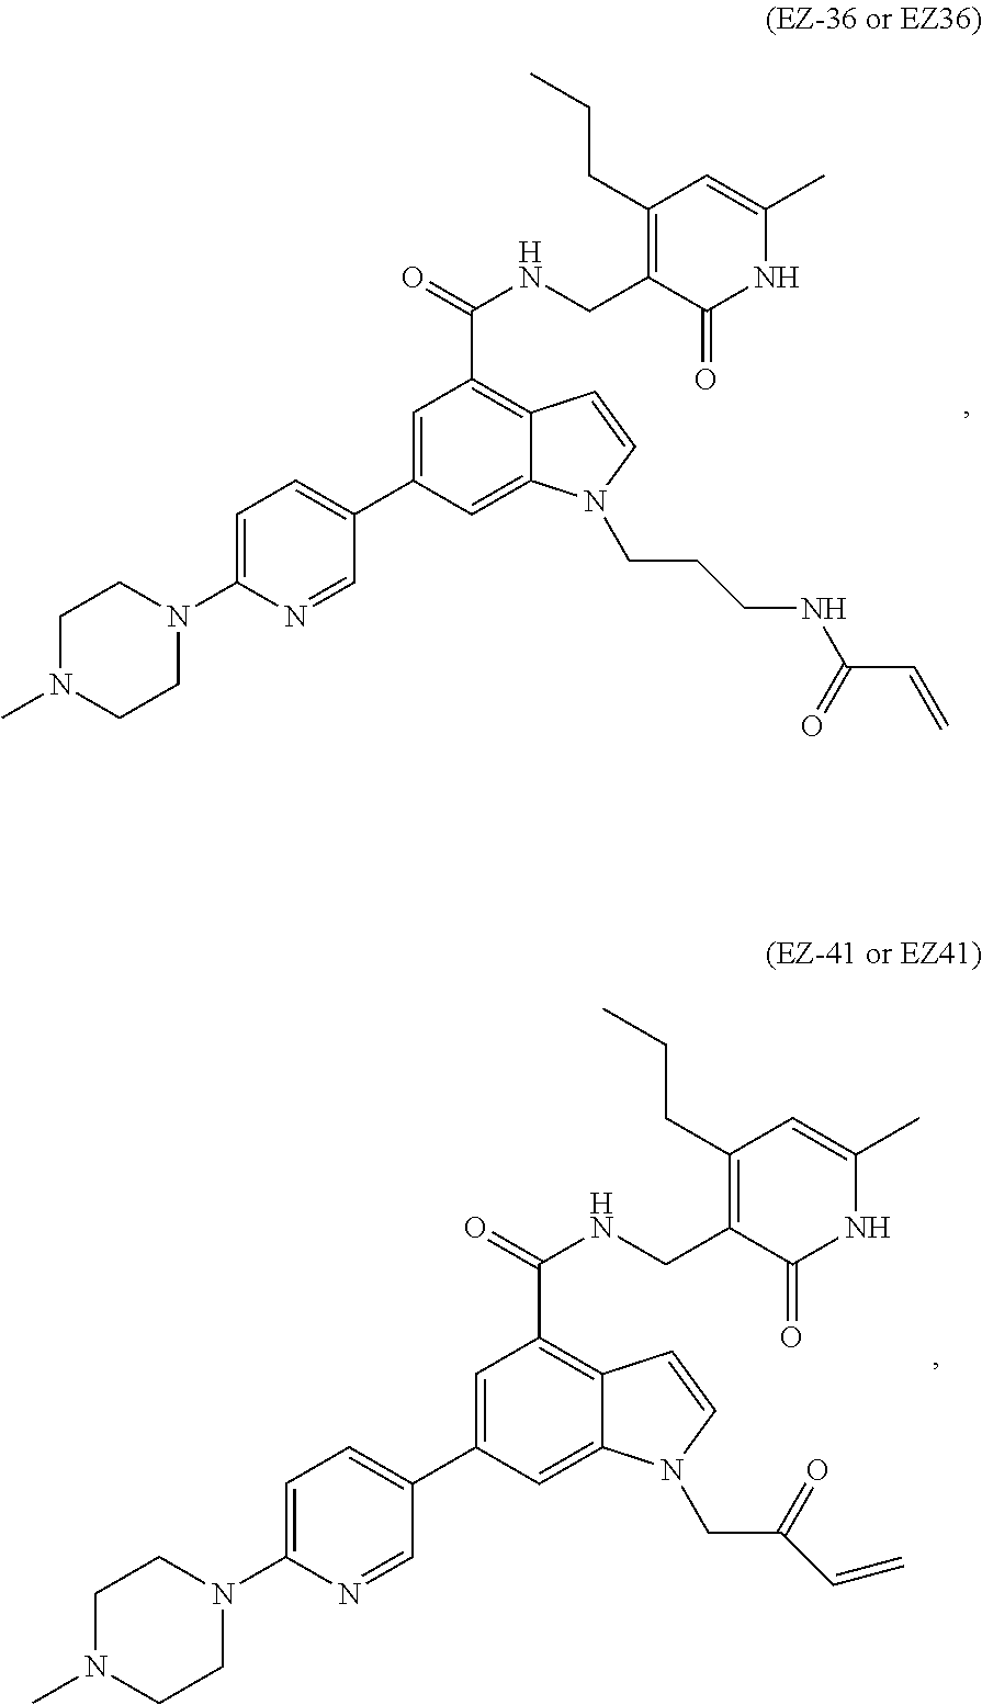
C1=C(C2=CC=C(N3CCN(C)CC3)N=C2)C=C2C(=C1C(=O)NCC1=C(CCC)C=C(C)NC1=O)C=CN2CCCNC(=O)C=C.C1=C(C2=CC=C(N3CCN(C)CC3)N=C2)C=C2C(=C1C(=O)NCC1=C(CCC)C=C(C)NC1=O)C=CN2CC(C=C)=O
